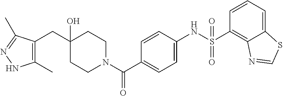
C1CN(C(C2=CC=C(NS(C3=C4C(=CC=C3)SC=N4)(=O)=O)C=C2)=O)CCC1(CC1=C(C)NN=C1C)O
